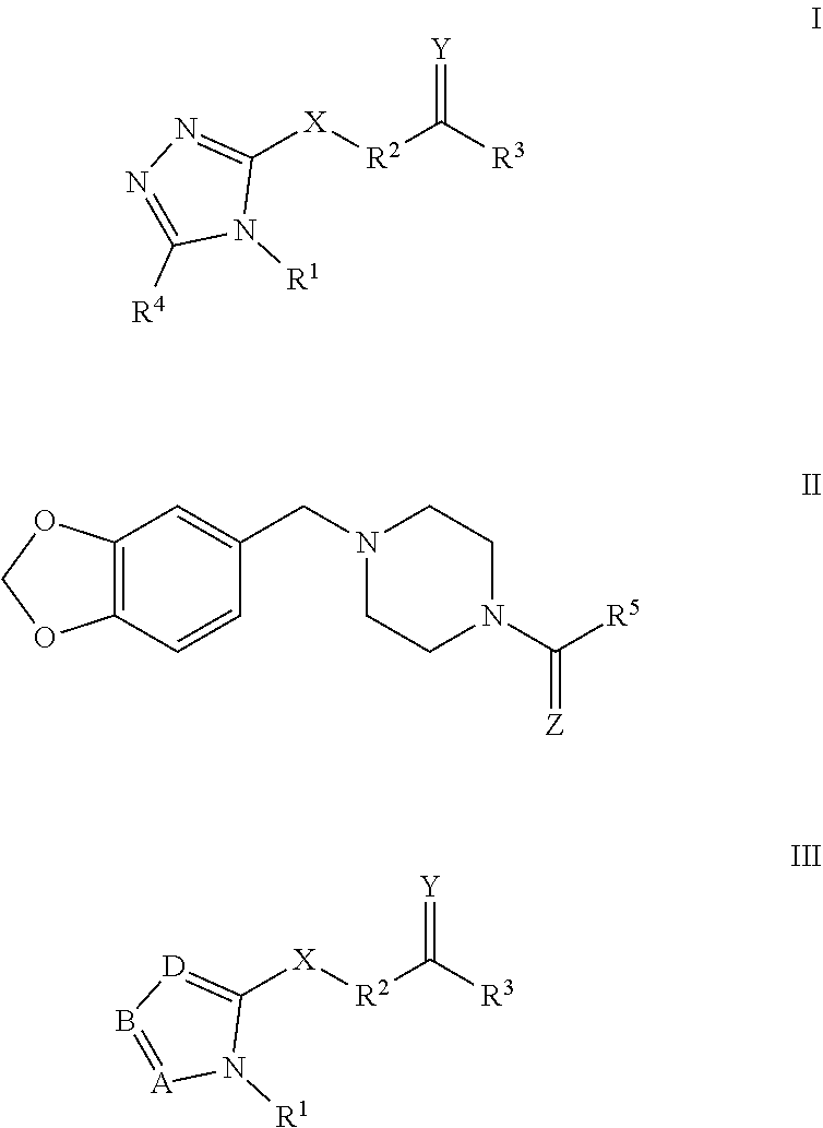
[R3]C([R2][X]C1=NN=C([R4])N1[R1])=[Y].C12=C(C=CC(CN3CCN(C([R5])=[Z])CC3)=C1)OCO2.[R3]C([R2][X]C1=[D]B=[A]N1[R1])=[Y]
